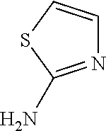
NC1=NC=CS1
